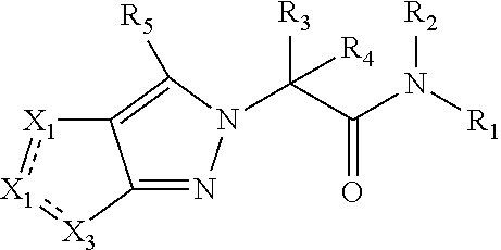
[R3]C(C(N([R1])[R2])=O)([R4])N1N=C2C(=C1[R5])[X1]:[X1]:[X3]2
